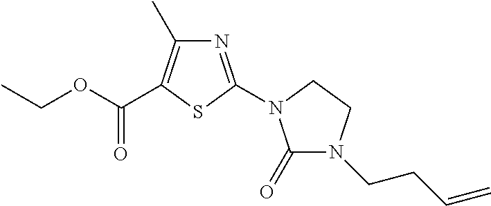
N1=C(N2C(=O)N(CCC=C)CC2)SC(C(OCC)=O)=C1C
